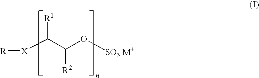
[R][X]C(C(O[SO3-M+])[R2])[R1]
